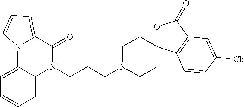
C1=C2C(=CC=C1)N(CCCN1CCC3(CC1)OC(=O)C1=C3C=CC(Cl)=C1)C(=O)C1=CC=CN21
